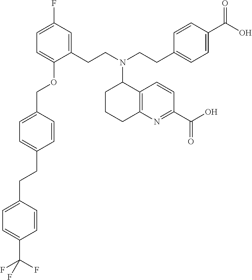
C(C1=CC=C(COC2=CC=C(F)C=C2CCN(CCC2=CC=C(C(O)=O)C=C2)C2CCCC3=C2C=CC(C(O)=O)=N3)C=C1)CC1=CC=C(C(F)(F)F)C=C1
